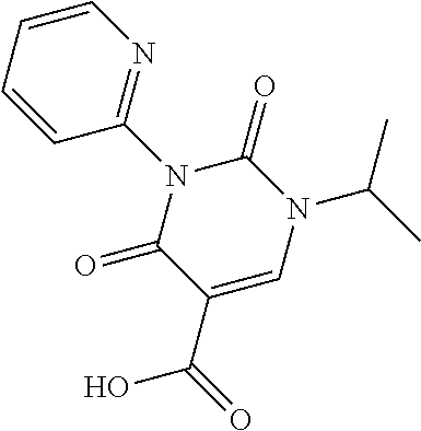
N1=C(N2C(=O)C(C(=O)O)=CN(C(C)C)C2=O)C=CC=C1
